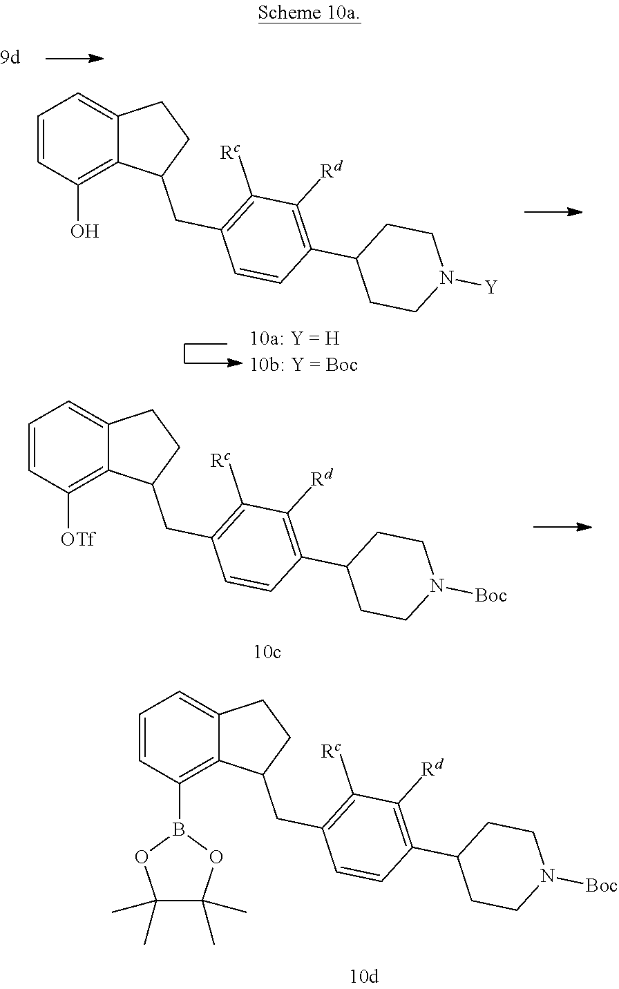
C1=CC([OTf])=C2C(=C1)CCC2CC1=C([Rc])C([Rd])=C(C2CCN([Boc])CC2)C=C1.C1=CC(B2OC(C)(C)C(C)(C)O2)=C2C(=C1)CCC2CC1=C([Rc])C([Rd])=C(C2CCN([Boc])CC2)C=C1.C1=CC(O)=C2C(=C1)CCC2CC1=C([Rc])C([Rd])=C(C2CCN([Y])CC2)C=C1
